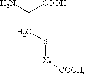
C(CS[X5][COOH])(N)[COOH]
